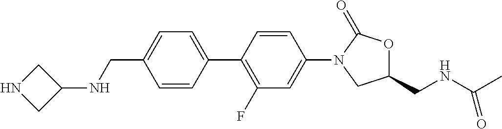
C1(NCC2=CC=C(C3=C(F)C=C(N4CC(CNC(C)=O)OC4=O)C=C3)C=C2)CNC1
